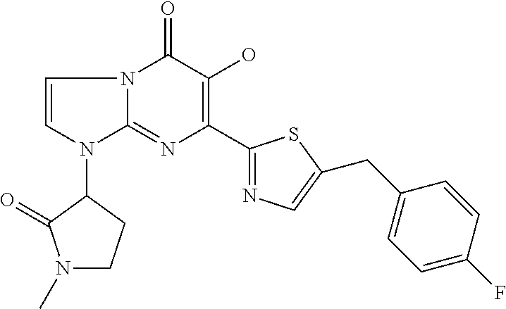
N12C(=NC(C3=NC=C(CC4=CC=C(F)C=C4)S3)=C(O)C1=O)N(C1C(=O)N(C)CC1)C=C2
